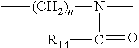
C[(CH2)n]N(C)C(=O)[R14]
